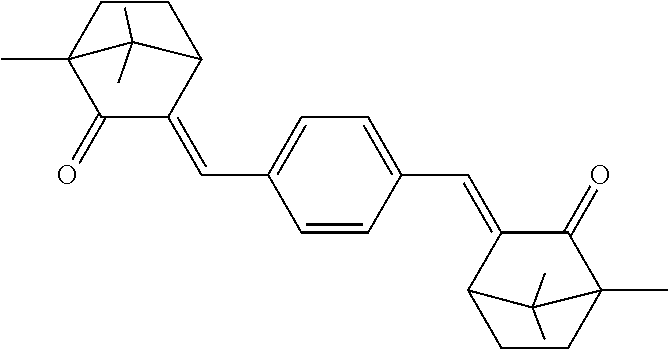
C1CC2(C)C(=O)C(=CC3=CC=C(C=C4C5CCC(C)(C4=O)C5(C)C)C=C3)C1C2(C)C
